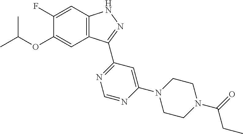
O(C1=CC2=C(C=C1F)NN=C2C1=NC=NC(N2CCN(C(=O)CC)CC2)=C1)C(C)C
